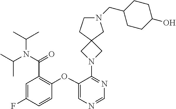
C1(OC2=C(C(=O)N(C(C)C)C(C)C)C=C(F)C=C2)=CN=CN=C1N1CC2(C1)CCN(CC1CCC(O)CC1)C2
